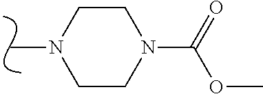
C1CN(C)CCN1C(=O)OC
